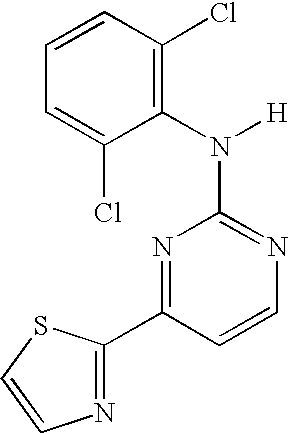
N1=C(N([H])C2=C(Cl)C=CC=C2Cl)N=C(C2=NC=CS2)C=C1
